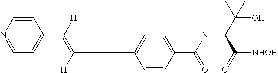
C1=CN=CC=C1C(=C(C#CC1=CC=C(C(NC(C(O)(C)C)C([NHOH])=O)=O)C=C1)[H])[H]
